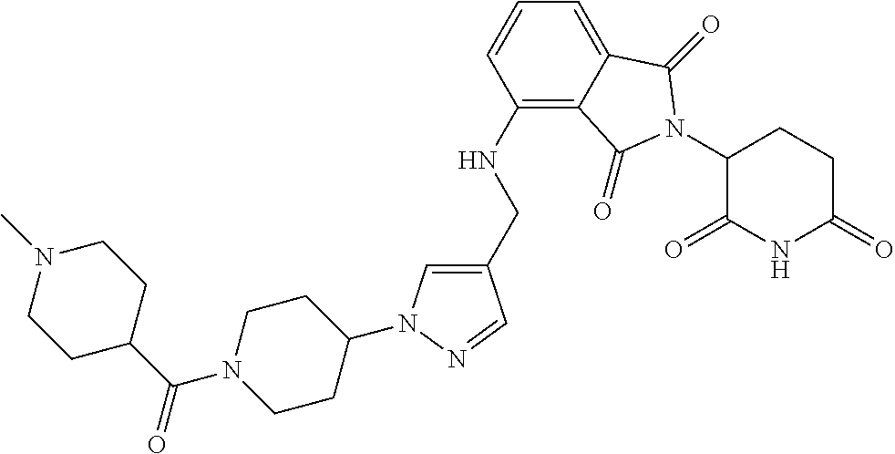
C1(CNC2=C3C(=CC=C2)C(=O)N(C2C(=O)NC(=O)CC2)C3=O)=CN(C2CCN(C(C3CCN(C)CC3)=O)CC2)N=C1
